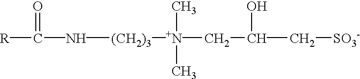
[R]C(=O)N[(CH2)3][N+](CC(O)C[SO3-])(C)C
